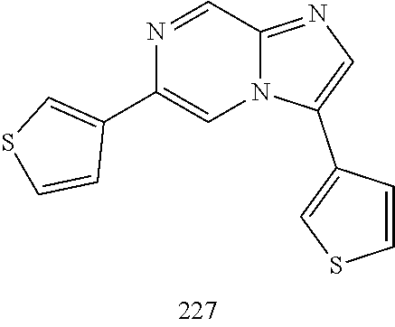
C1(C2=CSC=C2)=CN=C2C=NC(C3=CSC=C3)=CN12
